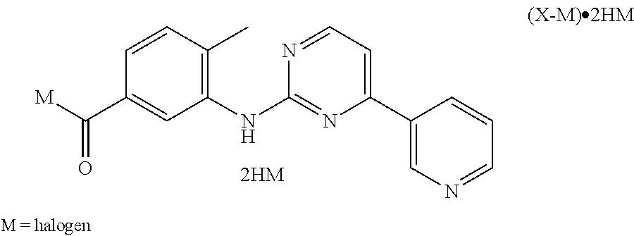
C1=CC(C)=C(NC2=NC(C3=CN=CC=C3)=CC=N2)C=C1C([M])=O
